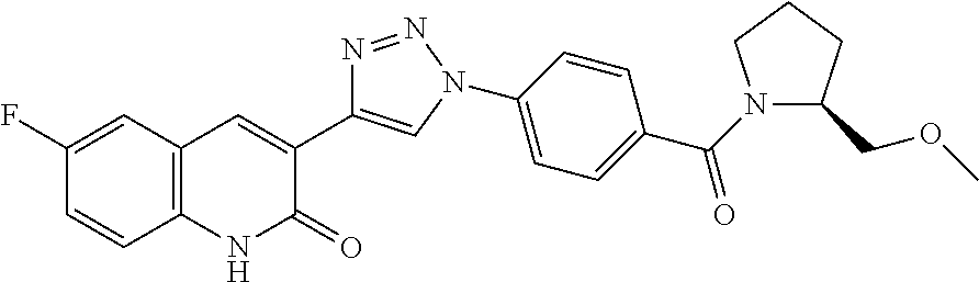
C12=C(C=C(F)C=C1)C=C(C1=CN(C3=CC=C(C(=O)N4C(COC)CCC4)C=C3)N=N1)C(=O)N2
